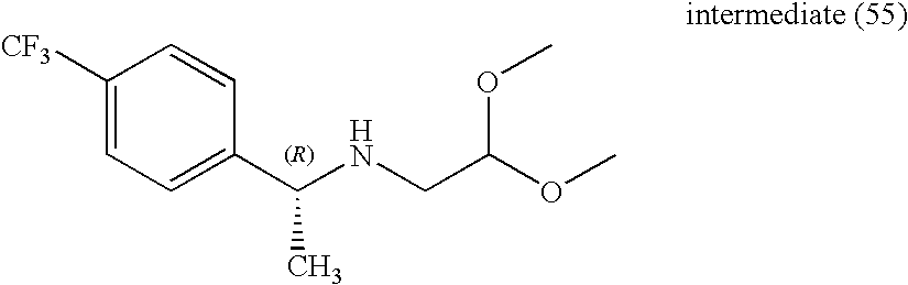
C1([CF3])=CC=C(C(NCC(OC)OC)C)C=C1
